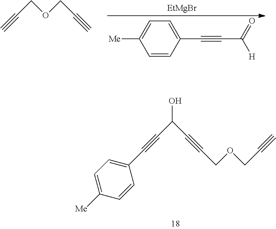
C#CCOCC#C.[EtMgBr].C1(C#CC([H])=O)=CC=C([Me])C=C1.C(#CC(C#CCOCC#C)O)C1=CC=C([Me])C=C1
